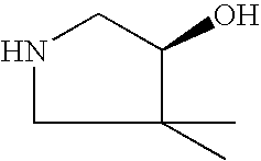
N1CC(O)C(C)(C)C1
